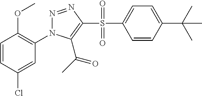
N1=NC(S(C2=CC=C(C(C)(C)C)C=C2)(=O)=O)=C(C(=O)C)N1C1=C(OC)C=CC(Cl)=C1
